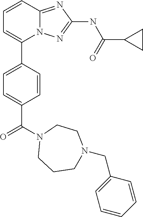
C1=CC2=NC(NC(C3CC3)=O)=NN2C(C2=CC=C(C(N3CCCN(CC4=CC=CC=C4)CC3)=O)C=C2)=C1
